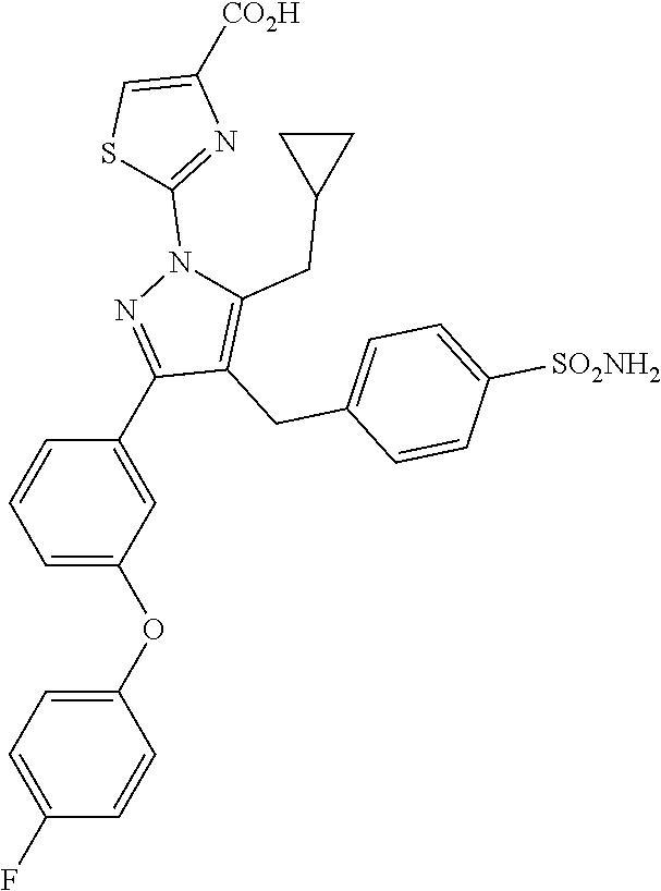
S1C=C([CO2H])N=C1N1C(CC2CC2)=C(CC2=CC=C([SO2NH2])C=C2)C(C2=CC(OC3=CC=C(F)C=C3)=CC=C2)=N1
